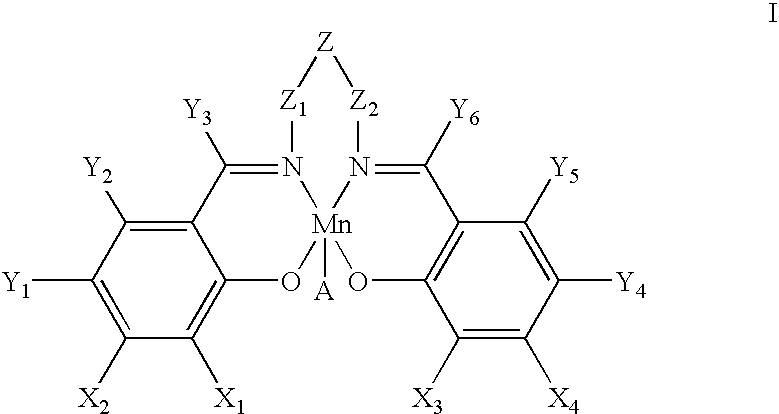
C12=C([X1])C([X2])=C([Y1])C([Y2])=C1C([Y3])=N1[Mn]3([A])(O2)OC2=C(C([Y6])=N3[Z2][Z][Z1]1)C([Y5])=C([Y4])C([X4])=C2[X3]
